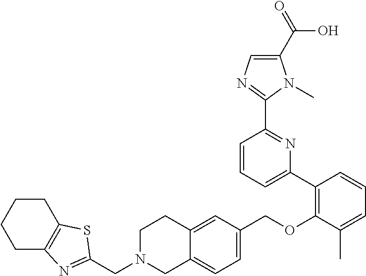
C1N(CC2=NC3=C(CCCC3)S2)CC2=CC=C(COC3=C(C4=CC=CC(C5=NC=C(C(=O)O)N5C)=N4)C=CC=C3C)C=C2C1
